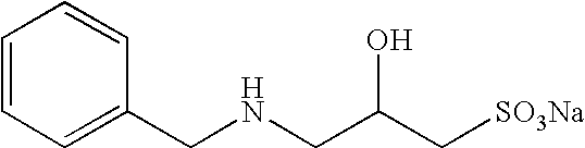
C1=CC=CC(CNCC(C[SO3Na])O)=C1
